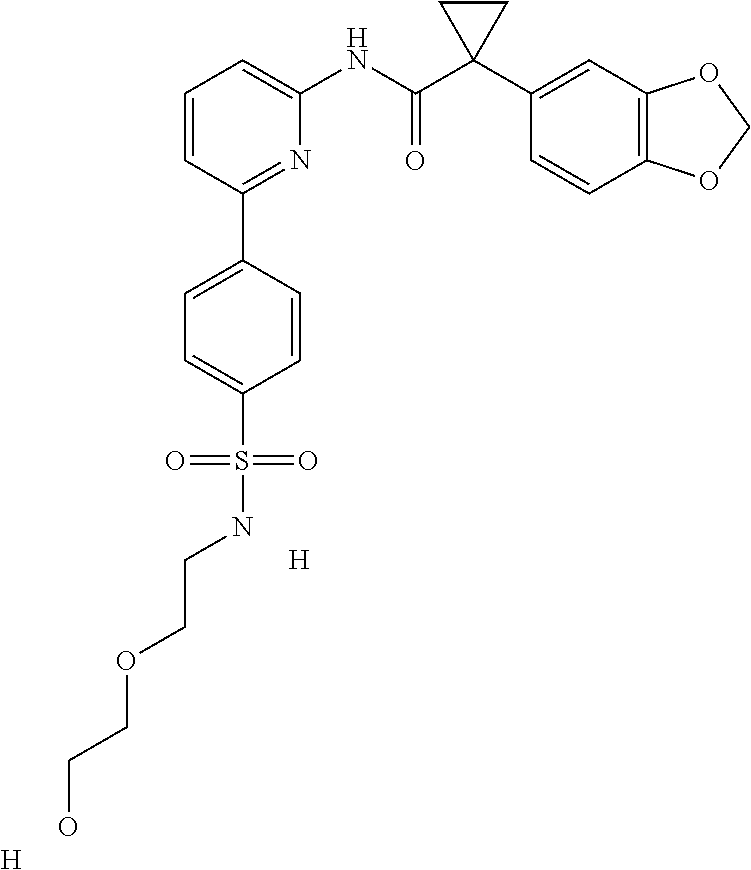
C1=CC(C2=CC=C(S(=O)(=O)NCCOCCO)C=C2)=NC(NC(C2(C3=CC4=C(C=C3)OCO4)CC2)=O)=C1.[H].[H]
